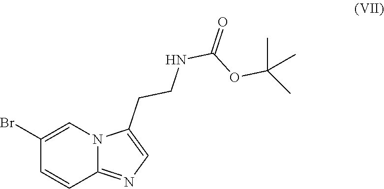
C1(Br)=CN2C(=NC=C2CCNC(=O)OC(C)(C)C)C=C1
